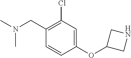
CN(C)CC1=C(Cl)C=C(OC2CNC2)C=C1
